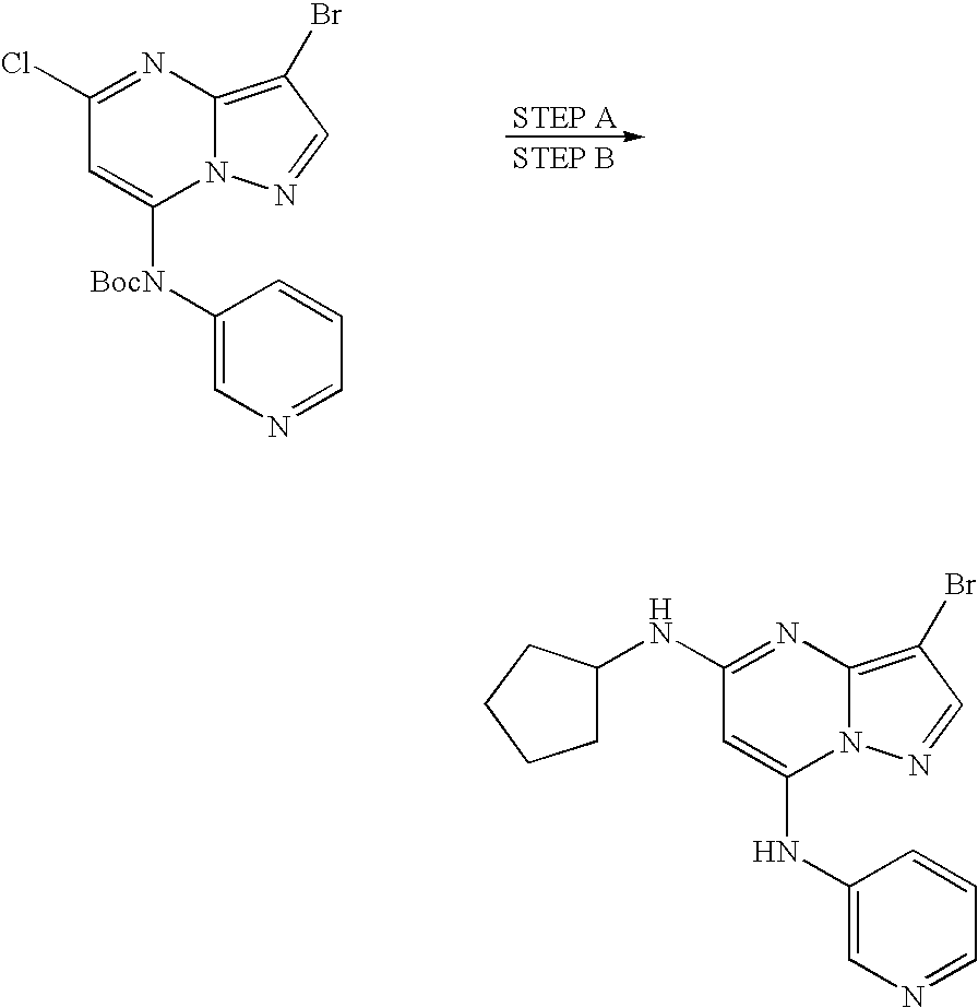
C1=C([BocN]C2=CN=CC=C2)N2C(=C(Br)C=N2)N=C1Cl.C1=C(NC2=CN=CC=C2)N2C(=C(Br)C=N2)N=C1NC1CCCC1
